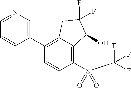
C1(C2=CN=CC=C2)=C2C(=C(S(=O)(C(F)(F)F)=O)C=C1)C(O)C(F)(F)C2
